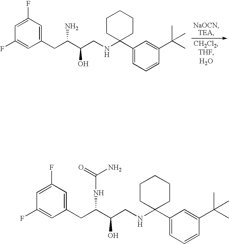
C1(CC(C(CNC2(C3=CC=CC(C(C)(C)C)=C3)CCCCC2)O)NC(N)=O)=CC(F)=CC(F)=C1.C1(CC(C(CNC2(C3=CC=CC(C(C)(C)C)=C3)CCCCC2)O)N)=CC(F)=CC(F)=C1
